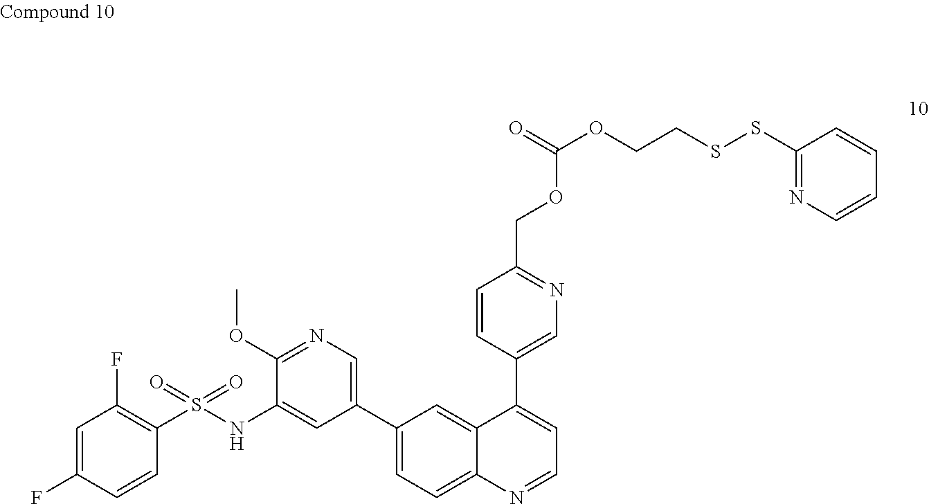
C1=C(F)C=CC(S(NC2=CC(C3=CC=C4C(=C3)C(C3=CN=C(COC(OCCSSC5=NC=CC=C5)=O)C=C3)=CC=N4)=CN=C2OC)(=O)=O)=C1F
